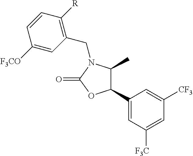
C1([F3CO])=CC(CN2C(C)C(C3=CC([F3C])=CC([CF3])=C3)OC2=O)=C([R])C=C1
